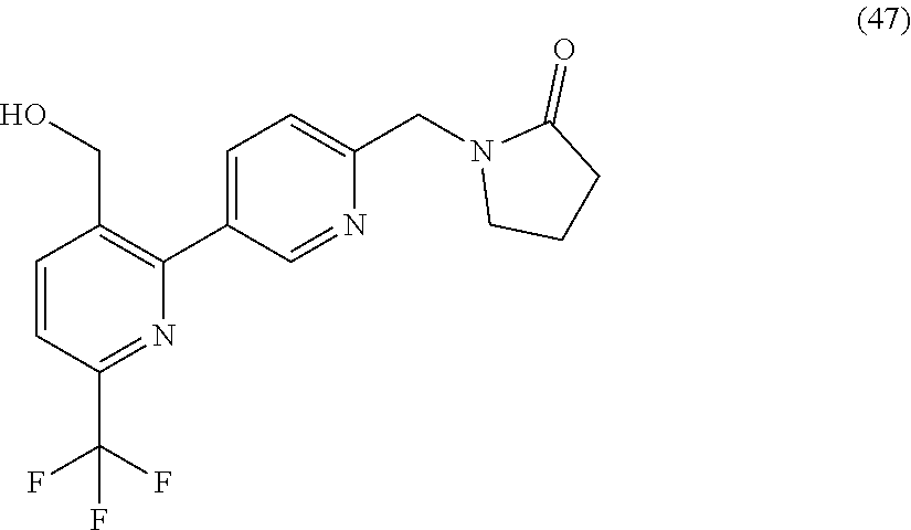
C1CN(CC2=CC=C(C3=C(CO)C=CC(C(F)(F)F)=N3)C=N2)C(=O)C1
